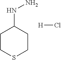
C1CSCCC1NN.[H]Cl
